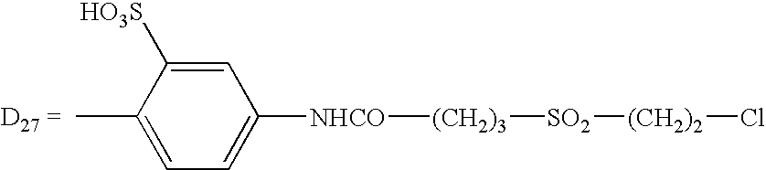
C1=C(C)C([HO3S])=CC([NHCO][(CH2)3][SO2][(CH2)2]Cl)=C1
